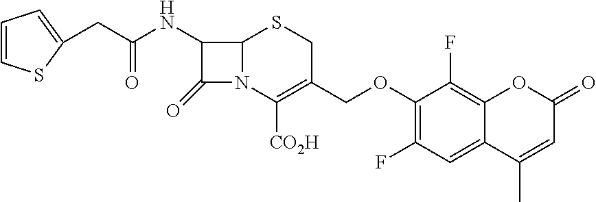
C1(OCC2=C([CO2H])N3C(SC2)C(NC(=O)CC2=CC=CS2)C3=O)=C(F)C=C2C(=C1F)OC(=O)C=C2C
